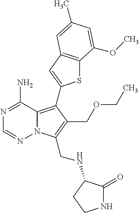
C1(N)=NC=NN2C1=C(C1=CC3=C(S1)C(OC)=CC(C)=C3)C(COCC)=C2CNC1C(=O)NCC1
